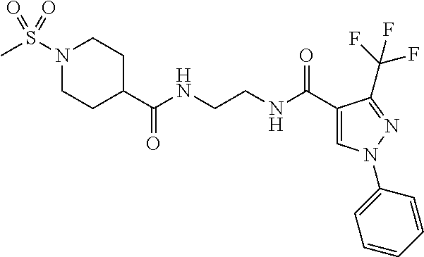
C1CC(C(NCCNC(C2=CN(C3=CC=CC=C3)N=C2C(F)(F)F)=O)=O)CCN1S(=O)(C)=O
